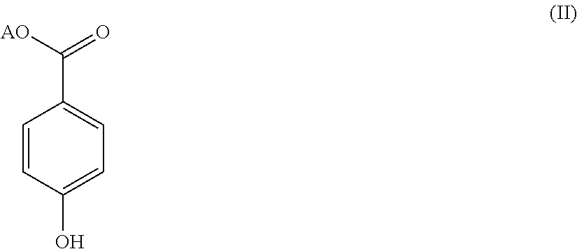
C1=CC(O)=CC=C1C([AO])=O
